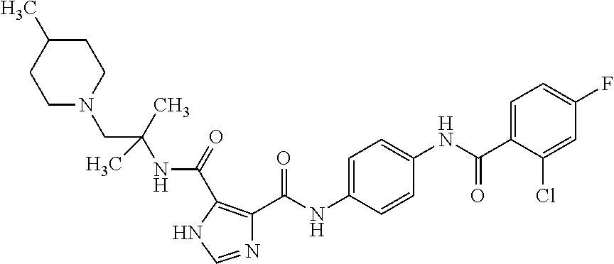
N1=CNC(C(NC(CN2CCC(C)CC2)(C)C)=O)=C1C(NC1=CC=C(NC(C2=CC=C(F)C=C2Cl)=O)C=C1)=O
